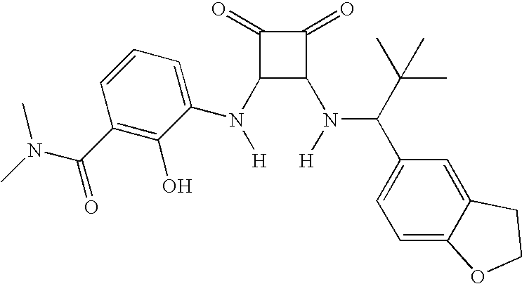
N([H])(C1C(N([H])C(C(C)(C)C)C2=CC=C3C(=C2)CCO3)C(=O)C1=O)C1=CC=CC(C(=O)N(C)C)=C1O
